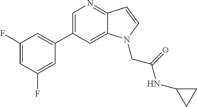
C1=C(C2=CC(F)=CC(F)=C2)C=C2C(=N1)C=CN2CC(NC1CC1)=O
